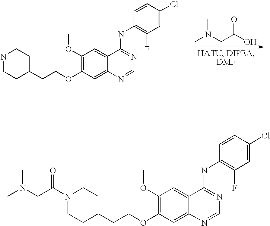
CN(CC(O)=O)C.N1CCC(CCOC2=C(OC)C=C3C(=C2)N=CN=C3NC2=C(F)C=C(Cl)C=C2)CC1.C1CC(CCOC2=C(OC)C=C3C(=C2)N=CN=C3NC2=C(F)C=C(Cl)C=C2)CCN1C(CN(C)C)=O
